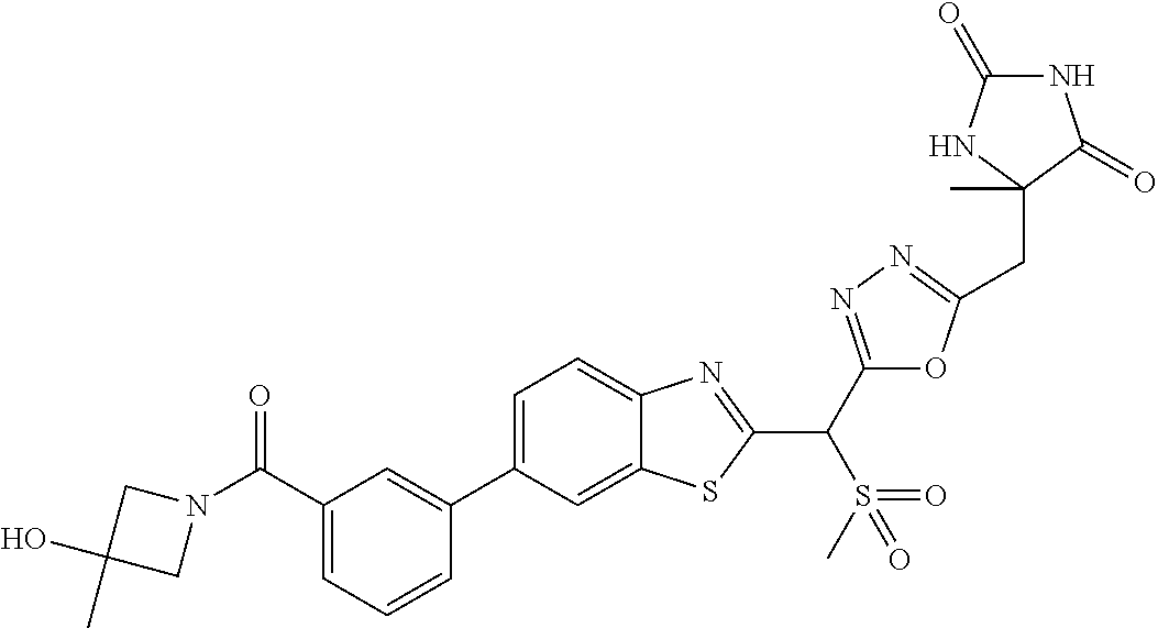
C1=CC=C(C(N2CC(C)(O)C2)=O)C=C1C1=CC=C2C(=C1)SC(C(C1=NN=C(CC3(C)NC(=O)NC3=O)O1)S(C)(=O)=O)=N2
